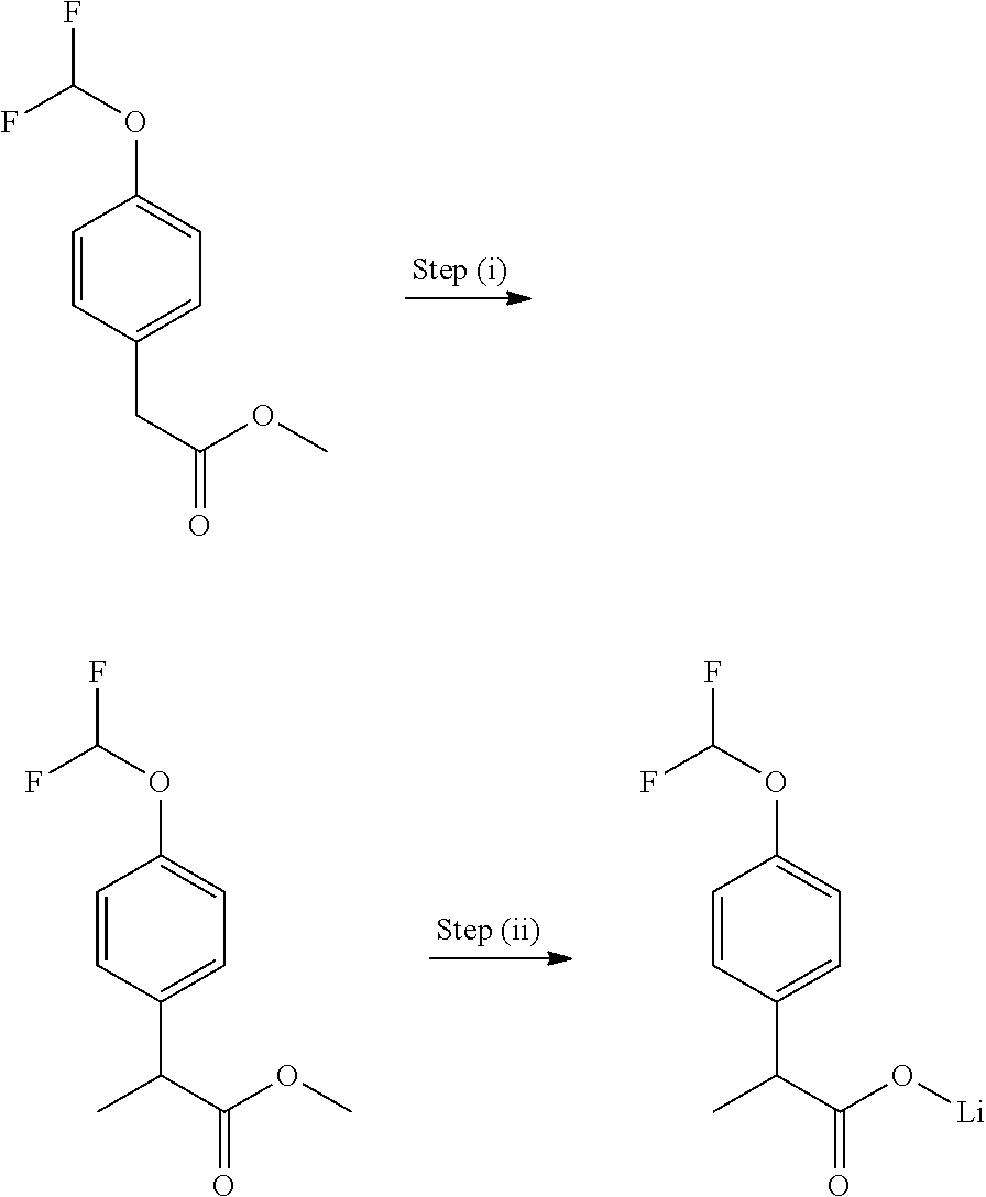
C1=CC(CC(=O)OC)=CC=C1OC(F)F.C1=CC(C(C(=O)OC)C)=CC=C1OC(F)F.C1=CC(C(C(=O)O[Li])C)=CC=C1OC(F)F
